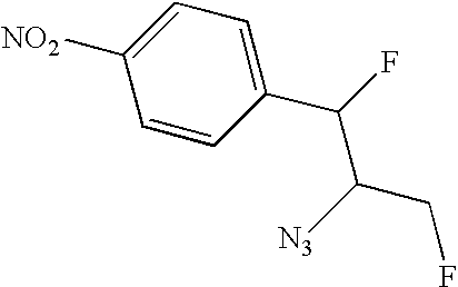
C1(C(F)C([N3])CF)=CC=C([NO2])C=C1
